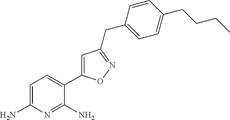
C1=C(N)N=C(N)C(C2=CC(CC3=CC=C(CCCC)C=C3)=NO2)=C1
